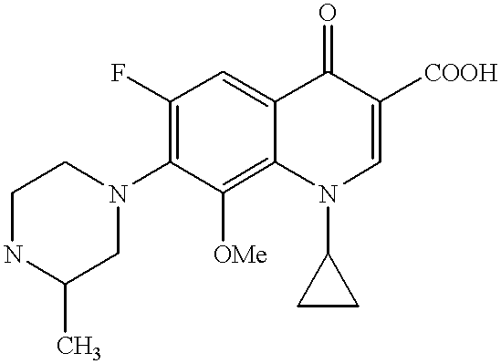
C1NC(C)CN(C2=C(F)C=C3C(=C2[OMe])N(C2CC2)C=C([COOH])C3=O)C1
